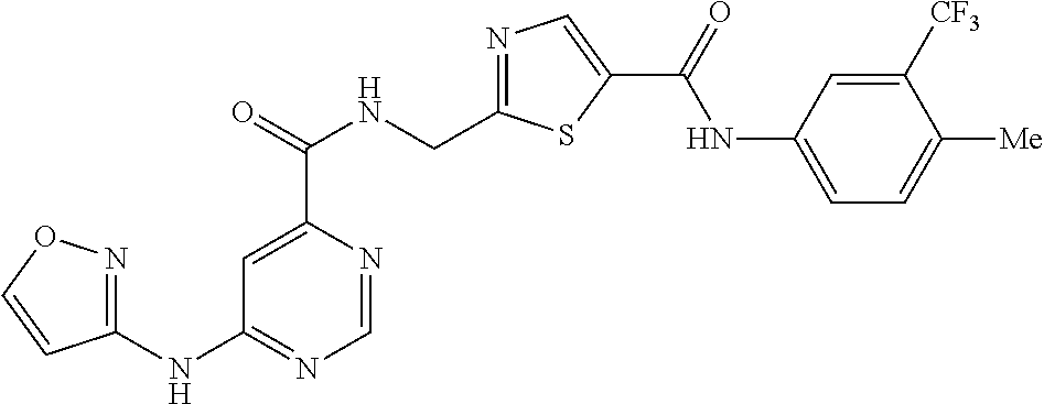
C1=NC(C(=O)NCC2=NC=C(C(=O)NC3=CC=C([Me])C([CF3])=C3)S2)=CC(NC2=NOC=C2)=N1
